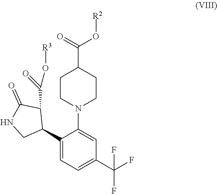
C1(C2C(C(O[R3])=O)C(=O)NC2)=CC=C(C(F)(F)F)C=C1N1CCC(C(=O)O[R2])CC1
